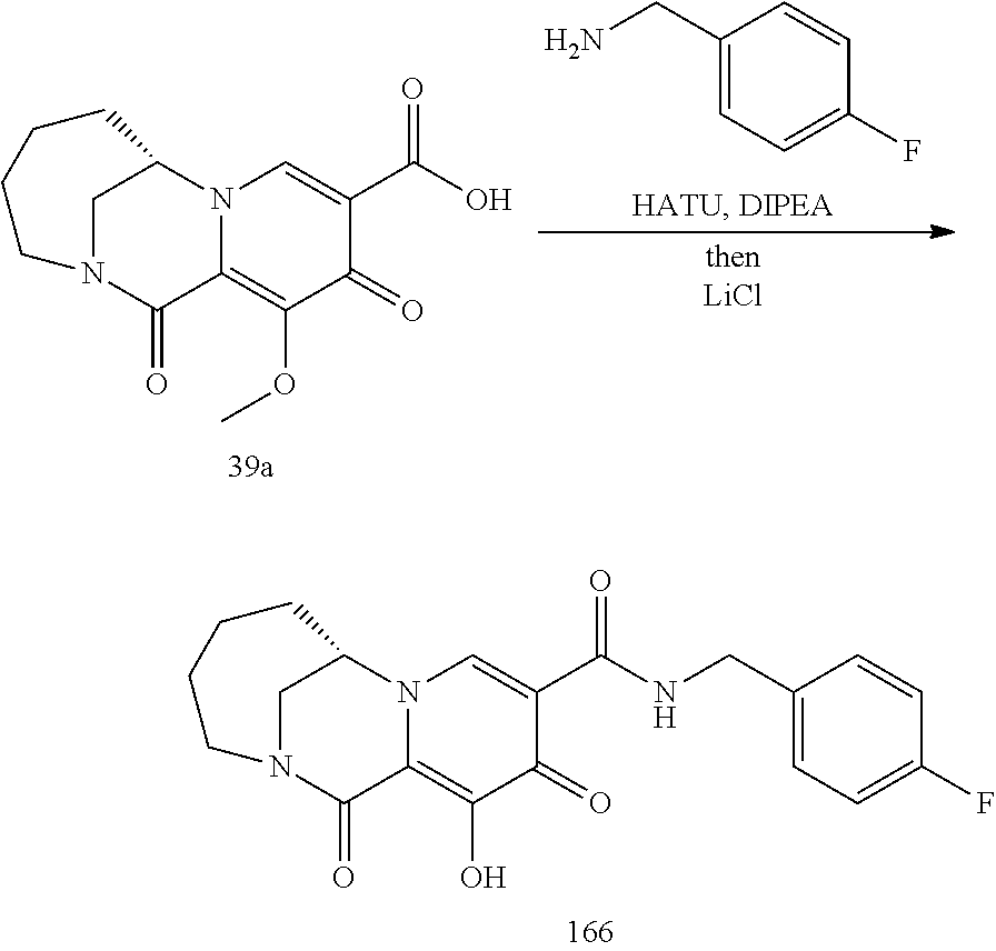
C1(=O)C(C(=O)NCC2=CC=C(F)C=C2)=CN2C(=C1O)C(=O)N1CC2CCCC1.C1(=O)C(C(=O)O)=CN2C(=C1OC)C(=O)N1CC2CCCC1.C1(CN)=CC=C(F)C=C1
